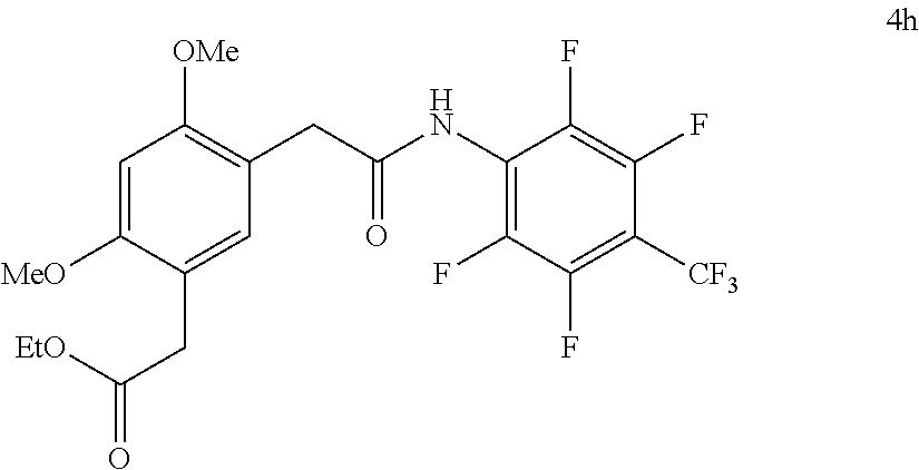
C1=C([MeO])C(CC(=O)[EtO])=CC(CC(NC2=C(F)C(F)=C([CF3])C(F)=C2F)=O)=C1[OMe]
